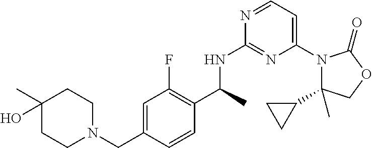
C1(C2CC2)(C)N(C2=CC=NC(NC(C3=C(F)C=C(CN4CCC(O)(C)CC4)C=C3)C)=N2)C(=O)OC1
